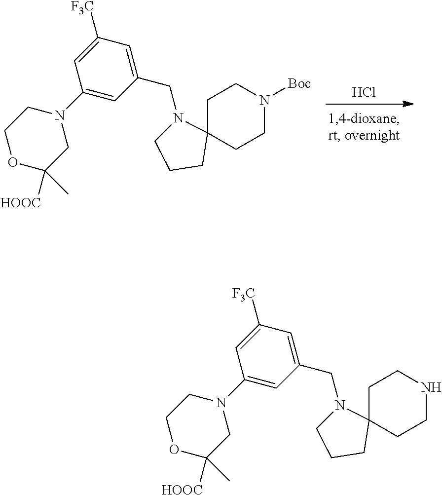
C1(CN2CCCC23CCN([Boc])CC3)=CC([F3C])=CC(N2CCOC([HOOC])(C)C2)=C1.Cl.C1(CN2CCCC23CCNCC3)=CC([F3C])=CC(N2CCOC([HOOC])(C)C2)=C1
